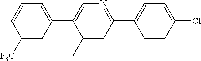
C1([F3C])=CC(C2=CN=C(C3=CC=C(Cl)C=C3)C=C2C)=CC=C1
